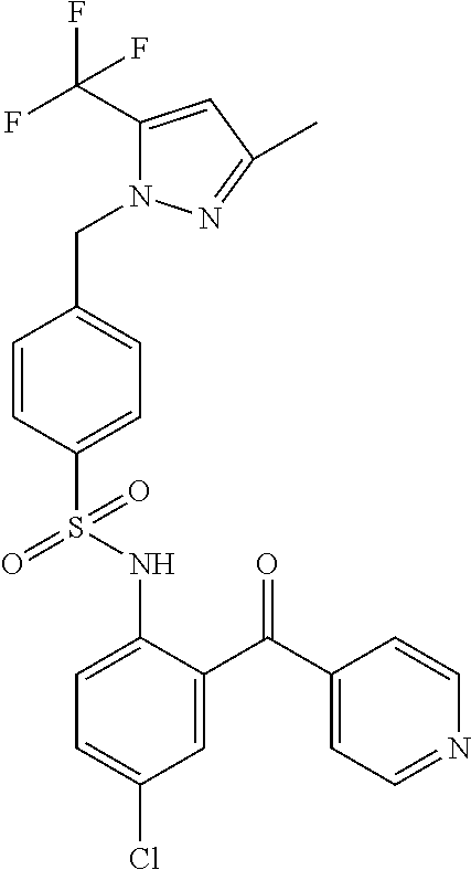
C1=C(NS(C2=CC=C(CN3C(C(F)(F)F)=CC(C)=N3)C=C2)(=O)=O)C(C(C2=CC=NC=C2)=O)=CC(Cl)=C1
